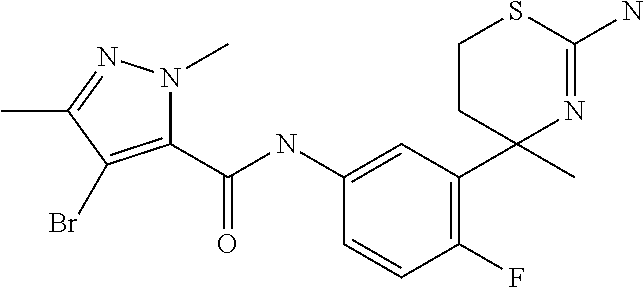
C1=C(NC(C2=C(Br)C(C)=NN2C)=O)C=CC(F)=C1C1(C)N=C(N)SCC1
